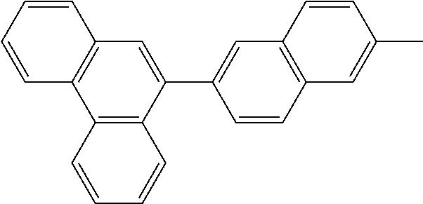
C1=CC2=C(C=C1C1=CC3=C(C4=C1C=CC=C4)C=CC=C3)C=CC(C)=C2
